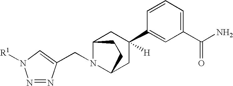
C1(C(N)=O)=CC=CC(C2([H])CC3N(CC4=CN([R1])N=N4)C(C2)CC3)=C1
